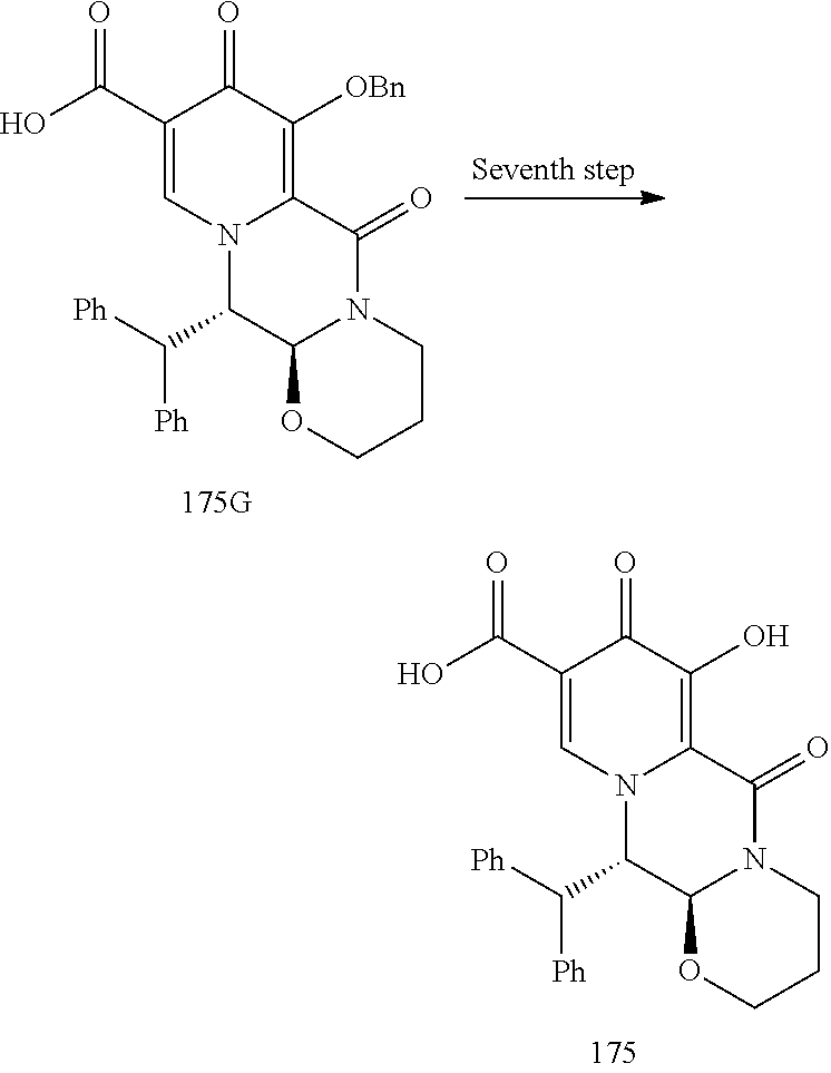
C1(C(O)=O)=CN2C(=C(O)C1=O)C(=O)N1C(C2C([Ph])[Ph])OCCC1.C1(C(O)=O)=CN2C(=C([OBn])C1=O)C(=O)N1C(C2C([Ph])[Ph])OCCC1
